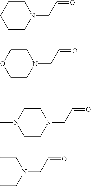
C1CN(CC=O)CCC1.C1CN(CC=O)CCO1.C1CN(CC=O)CCN1C.CCN(CC)CC=O
